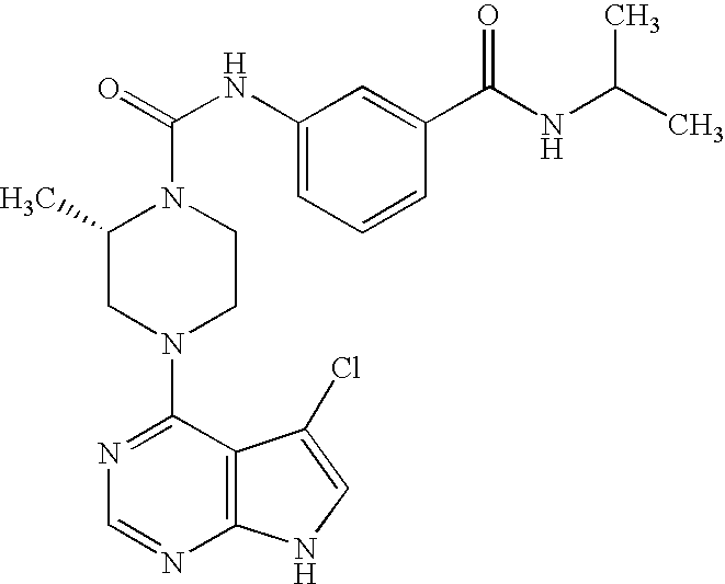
C1(N2CCN(C(=O)NC3=CC=CC(C(NC(C)C)=O)=C3)C(C)C2)=NC=NC2=C1C(Cl)=CN2
